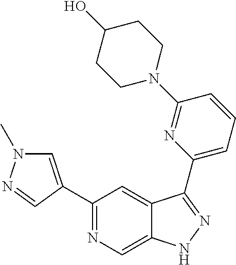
C1(C2=CN(C)N=C2)=NC=C2C(=C1)C(C1=CC=CC(N3CCC(O)CC3)=N1)=NN2
